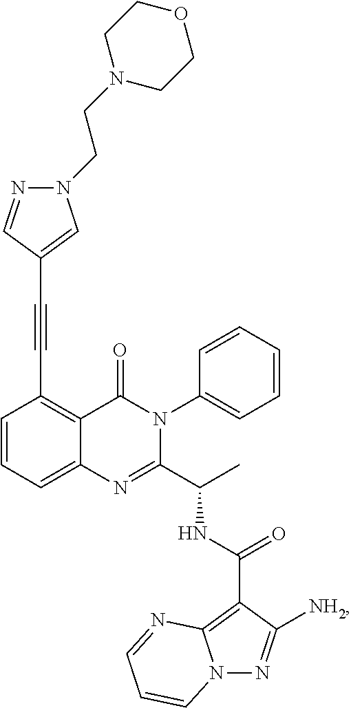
C1=CC=C2C(=C1C#CC1=CN(CCN3CCOCC3)N=C1)C(=O)N(C1=CC=CC=C1)C(C(C)NC(C1=C3N(N=C1[NH2])C=CC=N3)=O)=N2
